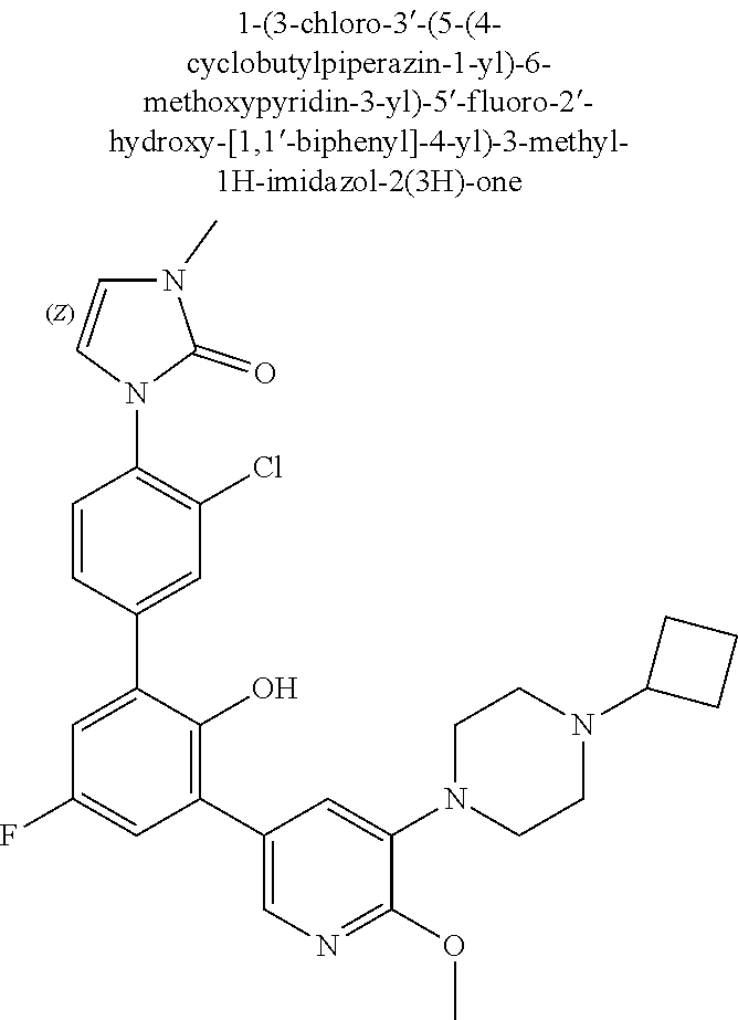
C1CN(C2=CC(C3=C(O)C(C4=CC(Cl)=C(N5C=CN(C)C5=O)C=C4)=CC(F)=C3)=CN=C2OC)CCN1C1CCC1
